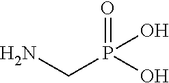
NCP(=O)(O)O
